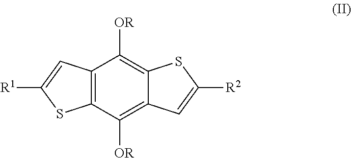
C12=C(C([OR])=C3C(=C1[OR])SC([R2])=C3)SC([R1])=C2
